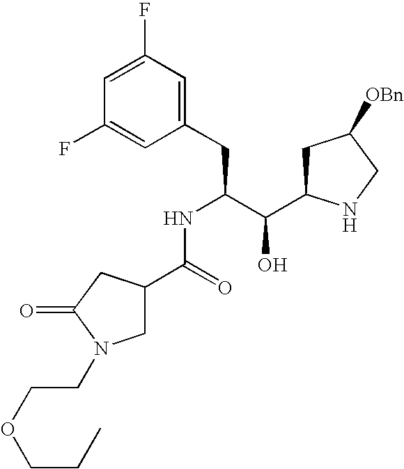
C1(F)=CC(F)=CC(CC(C(C2CC([OBn])CN2)O)NC(C2CN(CCOCCC)C(=O)C2)=O)=C1
